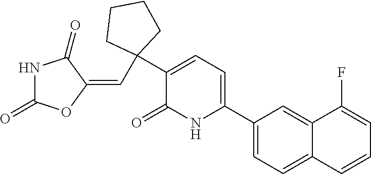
C1(C2=CC=C(C3(C=C4C(=O)NC(=O)O4)CCCC3)C(=O)N2)=CC=C2C(=C1)C(F)=CC=C2
